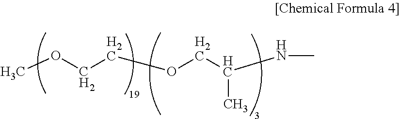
COCCOCC(NC)C
